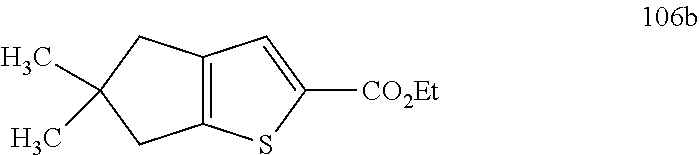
C12=C(SC([CO2Et])=C1)CC(C)(C)C2
